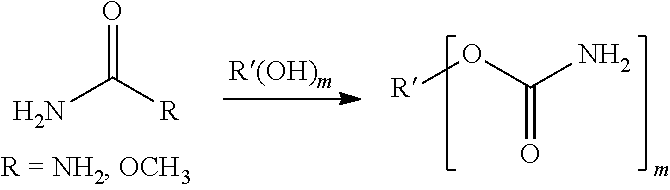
O=C([R])N.C(=O)(O[R])N
